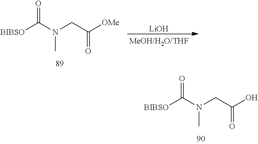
N(CC(O)=O)(C)C(=O)[BIBSO].N(CC([OMe])=O)(C)C(=O)[BIBSO].[LiOH]
